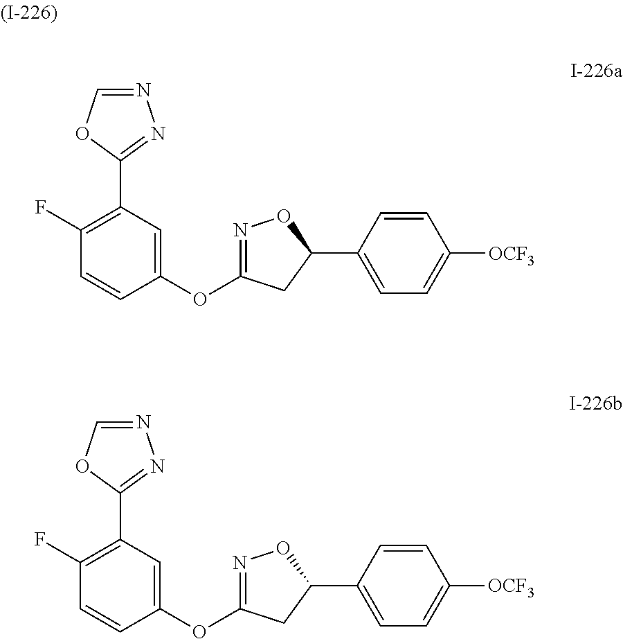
C1=CC(OC2=NOC(C3=CC=C([OCF3])C=C3)C2)=CC(C2=NN=CO2)=C1F.C1=CC(OC2=NOC(C3=CC=C([OCF3])C=C3)C2)=CC(C2=NN=CO2)=C1F
